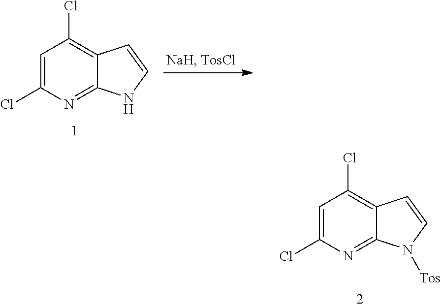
C1=C(Cl)N=C2C(=C1Cl)C=CN2[Tos].C1=C(Cl)N=C2C(=C1Cl)C=CN2
